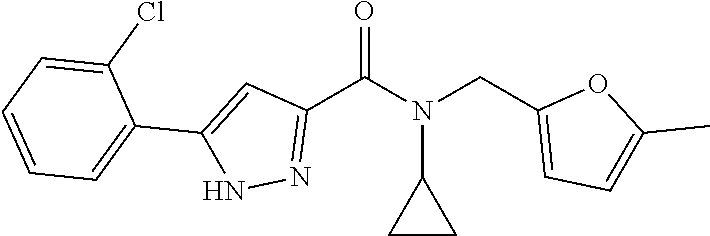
C1(C(N(CC2=CC=C(C)O2)C2CC2)=O)=NNC(C2=CC=CC=C2Cl)=C1
